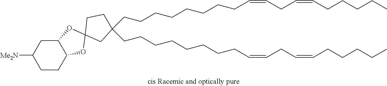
C1(CCCCCCCCC=CCC=CCCCCC)(CCCCCCCCC=CCC=CCCCCC)CCC2(C1)OC1C(CC([Me2N])CC1)O2
